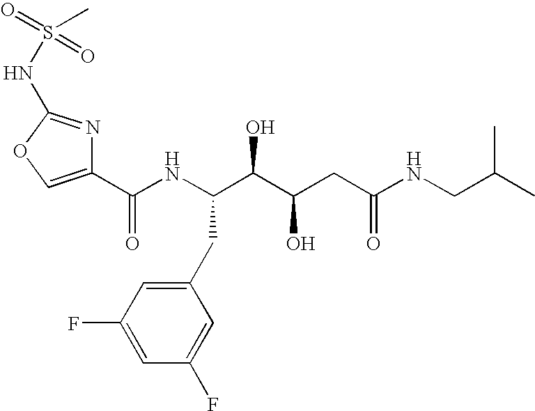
C1(C(NC(C(C(CC(NCC(C)C)=O)O)O)CC2=CC(F)=CC(F)=C2)=O)=COC(NS(=O)(=O)C)=N1
